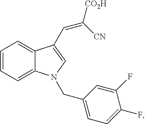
C1=CC=C2C(=C1)C(C=C([CO2H])[CN])=CN2CC1=CC=C(F)C(F)=C1
